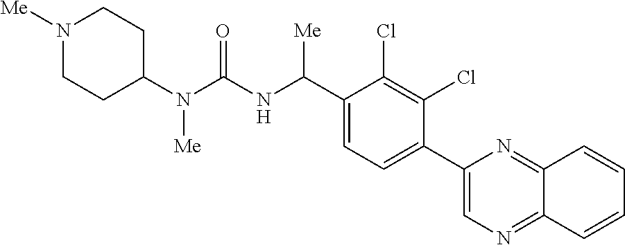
C1(N(C(NC(C2=CC=C(C3=CN=C4C(=N3)C=CC=C4)C(Cl)=C2Cl)[Me])=O)[Me])CCN([Me])CC1
